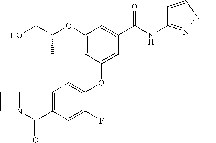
O(C1=CC(OC2=CC=C(C(N3CCC3)=O)C=C2F)=CC(C(NC2=NN(C)C=C2)=O)=C1)C(CO)C
